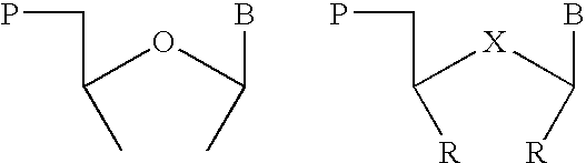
C(OC(C)B)(C)CP.C([X]C([R])B)([R])CP
